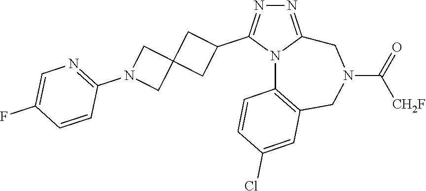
N1=C2N(C(C3CC4(C3)CN(C3=NC=C(F)C=C3)C4)=N1)C1=C(CN(C(=O)[CH2F])C2)C=C(Cl)C=C1
